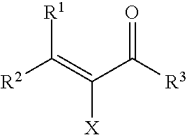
[R1]C(=C(C([R3])=O)[X])[R2]
